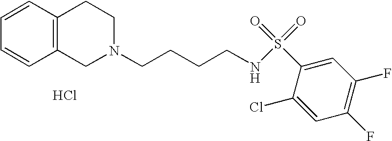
C1=CC=CC2=C1CCN(CCCCNS(=O)(=O)C1=CC(F)=C(F)C=C1Cl)C2.Cl
